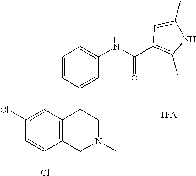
C1(Cl)=CC(Cl)=CC2=C1CN(C)CC2C1=CC(NC(=O)C2=C(C)NC(C)=C2)=CC=C1
